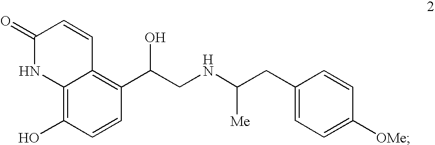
C1(=O)NC2=C(O)C=CC(C(CNC(CC3=CC=C([OMe])C=C3)[Me])O)=C2C=C1
